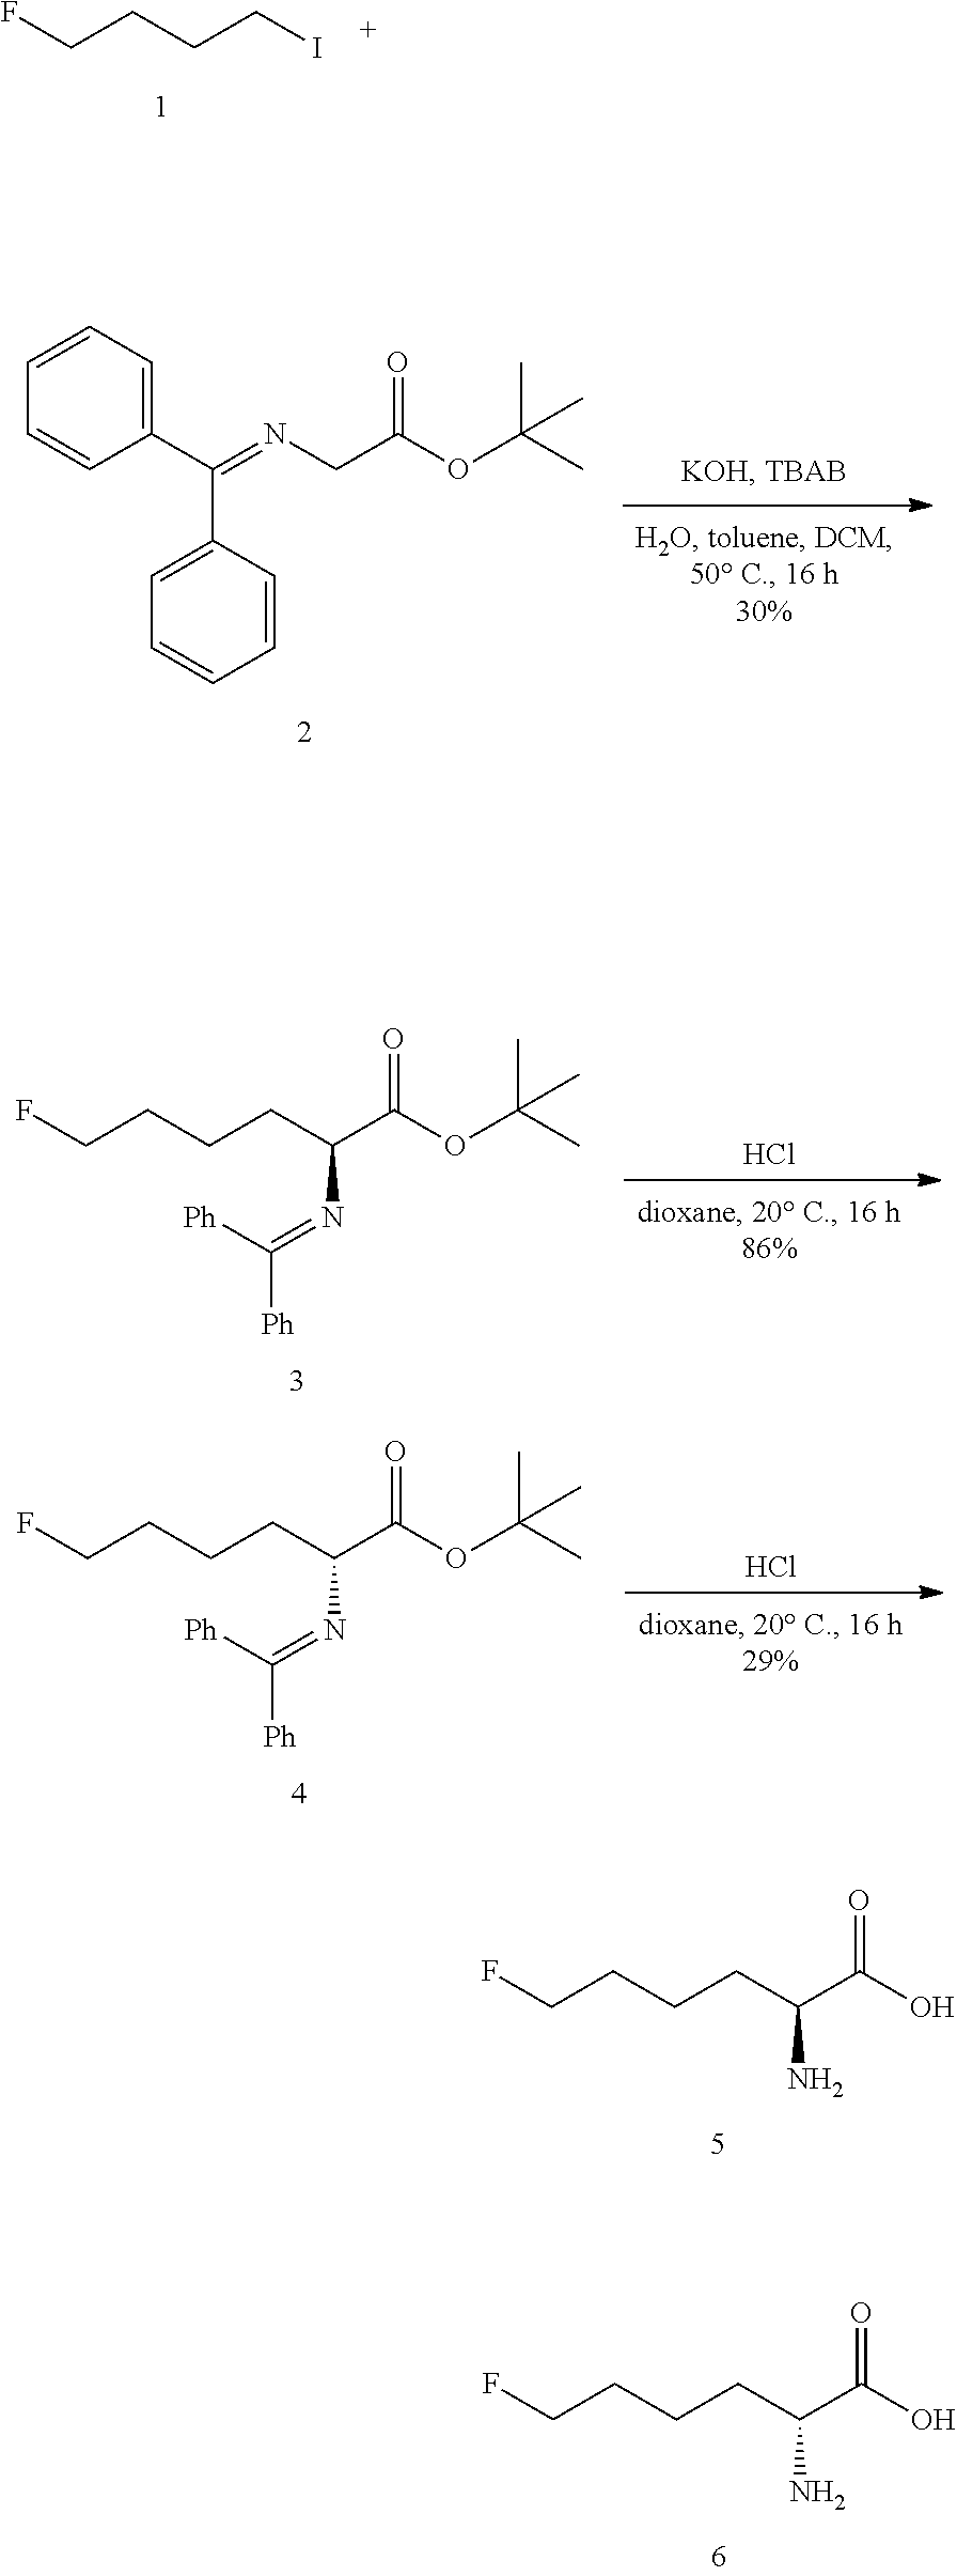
Cl.FCCCCC(C(OC(C)(C)C)=O)N=C([Ph])[Ph].Cl.FCCCCC(C(OC(C)(C)C)=O)N=C([Ph])[Ph].FCCCCC(C(O)=O)N.FCCCCC(C(O)=O)N.FCCCCI.C1=CC(C(=NCC(OC(C)(C)C)=O)C2=CC=CC=C2)=CC=C1
